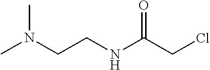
ClCC(NCCN(C)C)=O
